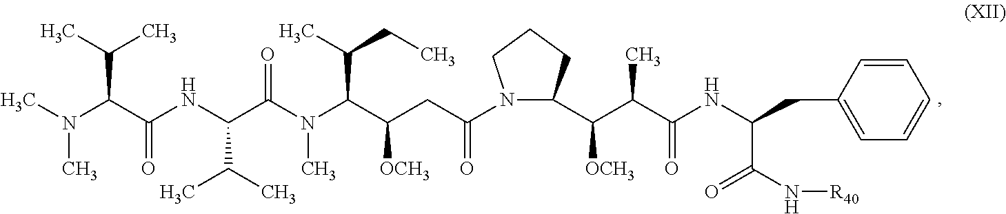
N(C(C(NC(C(N(C(C(CC(N1C(C(C(C(NC(CC2=CC=CC=C2)C(N[R40])=O)=O)C)[OCH3])CCC1)=O)[OCH3])C(C)CC)C)=O)C(C)C)=O)C(C)C)(C)C
